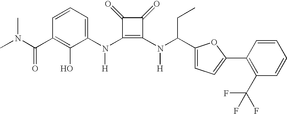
C(C1=C(O)C(N(C2=C(N(C(C3=CC=C(C4=C(C(F)(F)F)C=CC=C4)O3)CC)[H])C(=O)C2=O)[H])=CC=C1)(=O)N(C)C
